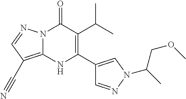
N12C(=C(C#N)C=N1)NC(C1=CN(C(C)COC)N=C1)=C(C(C)C)C2=O
